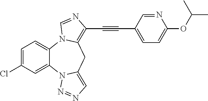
C1=C(Cl)C=C2C(=C1)N1C(=C(C#CC3=CC=C(OC(C)C)N=C3)N=C1)CC1=CN=NN21
